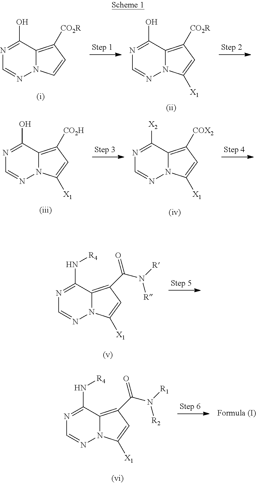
C1=NN2C(=C([CO2R])C=C2)C(O)=N1.C1=NN2C(=C([CO2R])C=C2[X1])C(O)=N1.C1=NN2C(=C([CO2H])C=C2[X1])C(O)=N1.C1=NN2C(=C([COX2])C=C2[X1])C([X2])=N1.C1=NN2C(=C(C(=O)N([R])[R])C=C2[X1])C(N[R4])=N1.C1=NN2C(=C(C(=O)N([R1])[R2])C=C2[X1])C(N[R4])=N1
